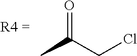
O=C(CCl)C
